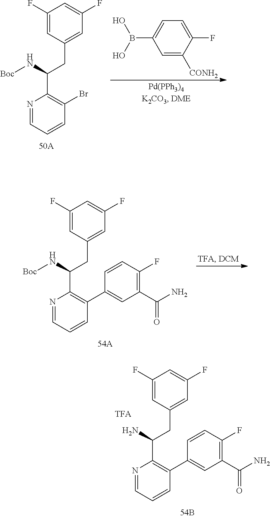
C1(F)=CC(CC(C2=C(C3=CC(C(N)=O)=C(F)C=C3)C=CC=N2)N)=CC(F)=C1.C1=C(F)C([CONH2])=CC(B(O)O)=C1.C1(F)=CC(CC(C2=C(Br)C=CC=N2)N[Boc])=CC(F)=C1.C1(F)=CC(CC(C2=C(C3=CC(C(N)=O)=C(F)C=C3)C=CC=N2)N[Boc])=CC(F)=C1
